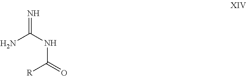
N=C(NC(=O)[R])N
